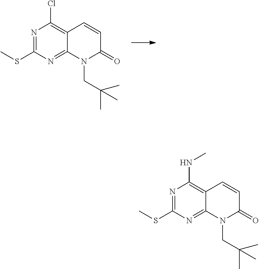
N1=C(SC)N=C2C(=C1Cl)C=CC(=O)N2CC(C)(C)C.N1=C(SC)N=C2C(=C1NC)C=CC(=O)N2CC(C)(C)C
